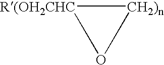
[R(OH2CHC]1O[CH2)n]1
